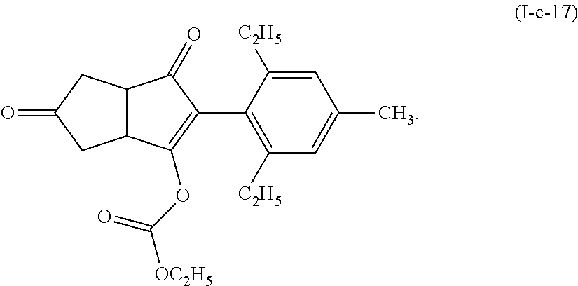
C1(=O)CC2C(C1)C(=O)C(C1=C([C2H5])C=C(C)C=C1[C2H5])=C2OC([OC2H5])=O
